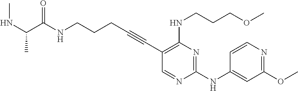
CNC(C)C(NCCCC#CC1=C(NCCCOC)N=C(NC2=CC(OC)=NC=C2)N=C1)=O
